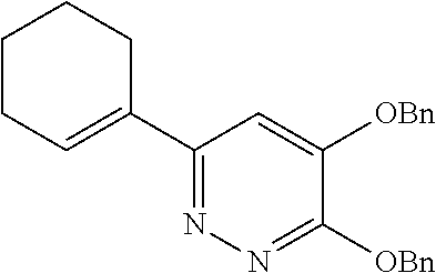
C1=C(C2=NN=C([OBn])C([OBn])=C2)CCCC1
